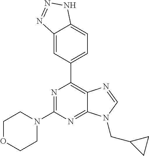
N1=C(N2CCOCC2)N=C2C(=C1C1=CC=C3C(=C1)N=NN3)N=CN2CC1CC1
